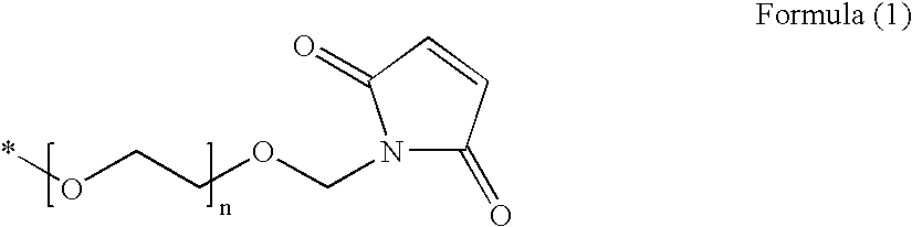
N1(COCCO*)C(=O)C=CC1=O
